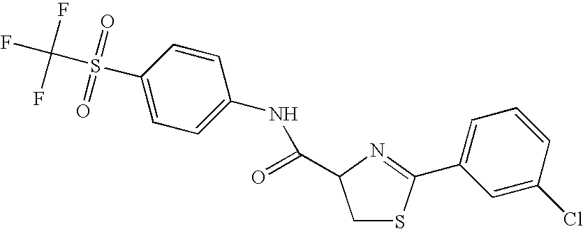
C1(S(C(F)(F)F)(=O)=O)=CC=C(NC(=O)C2CSC(C3=CC=CC(Cl)=C3)=N2)C=C1
